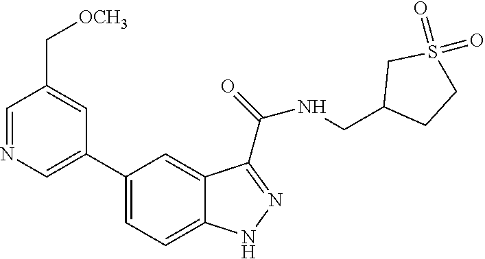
C1=NC=C(C2=CC=C3C(=C2)C(C(NCC2CCS(=O)(=O)C2)=O)=NN3)C=C1C[OCH3]
